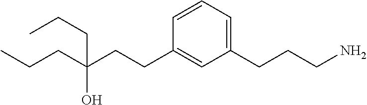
C1(CCC(CCC)(O)CCC)=CC(CCCN)=CC=C1
